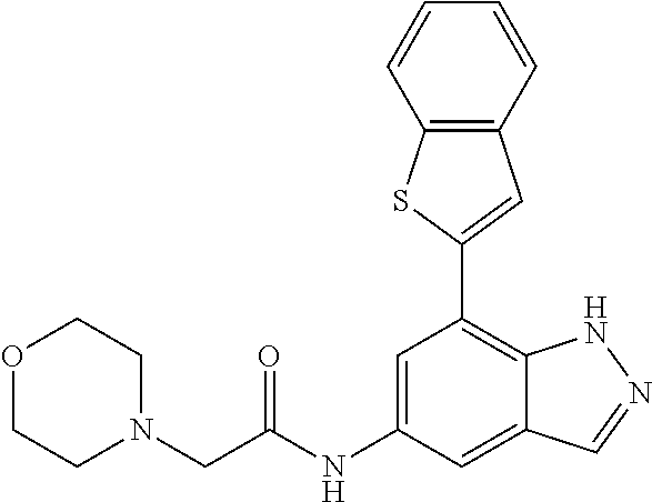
C12=C(C=CC=C1)C=C(C1=C3C(=CC(NC(=O)CN4CCOCC4)=C1)C=NN3)S2
